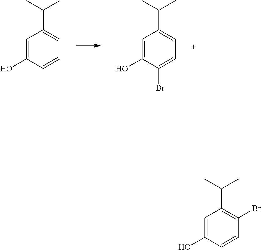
C1=C(O)C=CC=C1C(C)C.C1=C(O)C(Br)=CC=C1C(C)C.C1=C(O)C=CC(Br)=C1C(C)C
